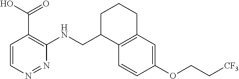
C1=CN=NC(NCC2C3=C(CCC2)C=C(OCC[CF3])C=C3)=C1C(=O)O
